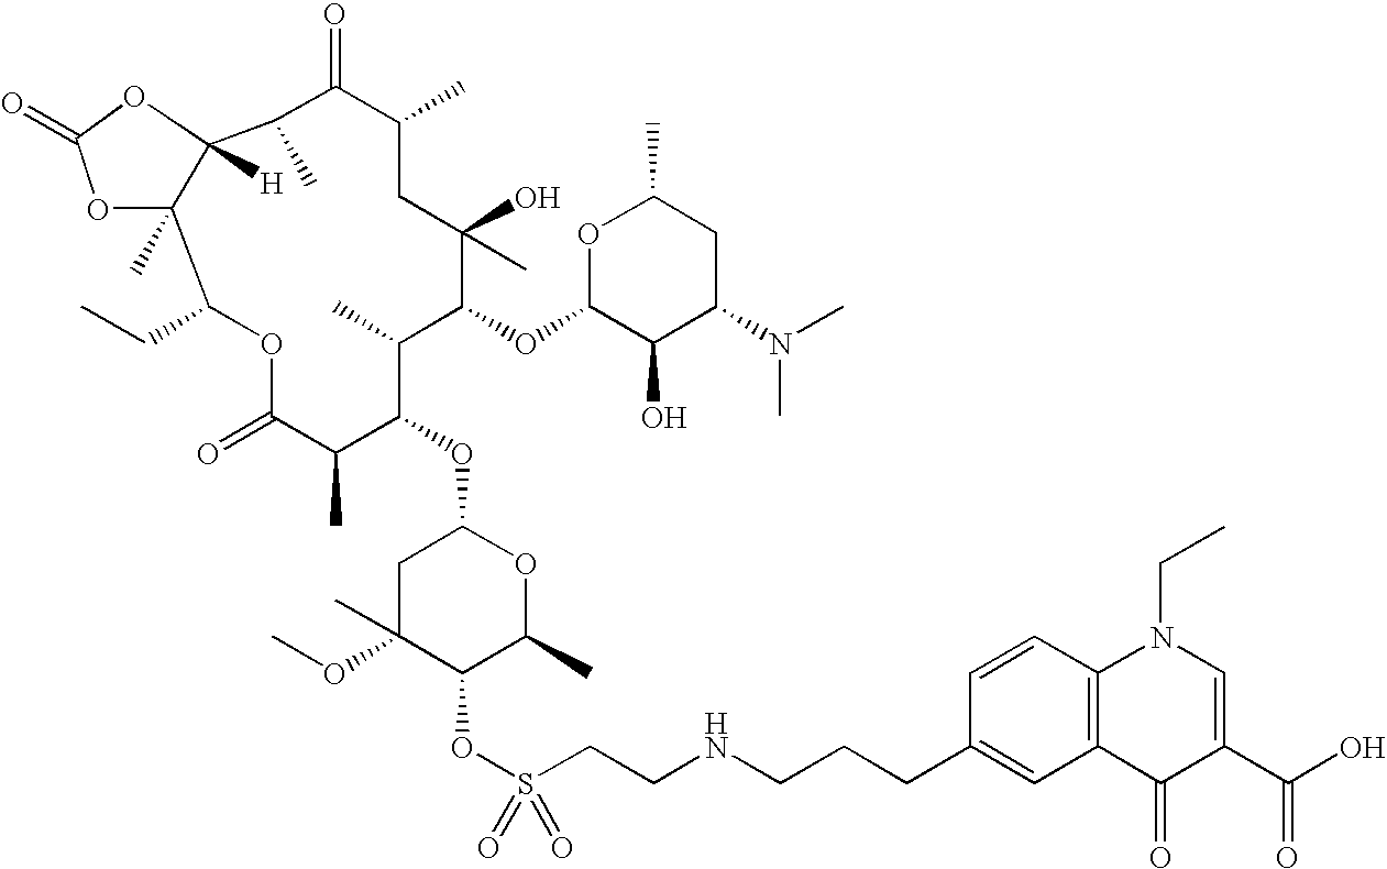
C1C(OC)(C)C(OS(CCNCCCC2=CC3=C(C=C2)N(CC)C=C(C(O)=O)C3=O)(=O)=O)C(C)OC1OC1C(C)C(OC2C(O)C(N(C)C)CC(C)O2)C(O)(C)CC(C)C(=O)C(C)C2([H])C(C)(C(CC)OC(=O)C1C)OC(=O)O2
